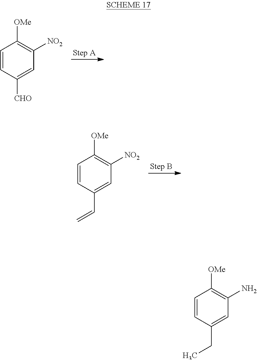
C1=CC([CHO])=CC([NO2])=C1[OMe].C1=CC(C=C)=CC([NO2])=C1[OMe].C1=CC(CC)=CC(N)=C1[OMe]
